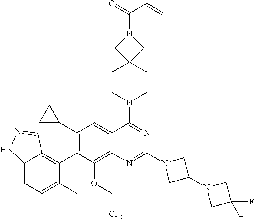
C12=CC=C(C)C(C3=C(C4CC4)C=C4C(=C3OC[CF3])N=C(N3CC(N5CC(F)(F)C5)C3)N=C4N3CCC4(CC3)CN(C(=O)C=C)C4)=C1C=NN2
